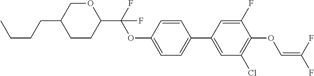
C1CC(C(F)(OC2=CC=C(C3=CC(Cl)=C(OC=C(F)F)C(F)=C3)C=C2)F)OCC1CCCC
